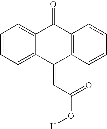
C1=CC=C2C(=C1)C(=CC(O[H])=O)C1=C(C2=O)C=CC=C1
